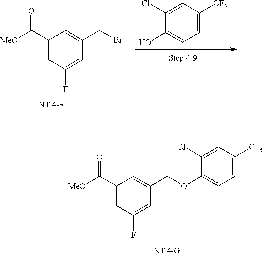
C1(C([MeO])=O)=CC(F)=CC(COC2=CC=C([CF3])C=C2Cl)=C1.OC1=CC=C([CF3])C=C1Cl.C1(C([MeO])=O)=CC(F)=CC(CBr)=C1
